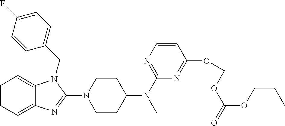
C1=CC=C2C(=C1)N(CC1=CC=C(F)C=C1)C(N1CCC(N(C3=NC=CC(OCOC(=O)OCCC)=N3)C)CC1)=N2
